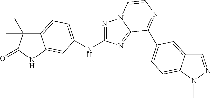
C12=CC=C(NC3=NN4C(=N3)C(C3=CC=C5C(=C3)C=NN5C)=NC=C4)C=C1NC(=O)C2(C)C
